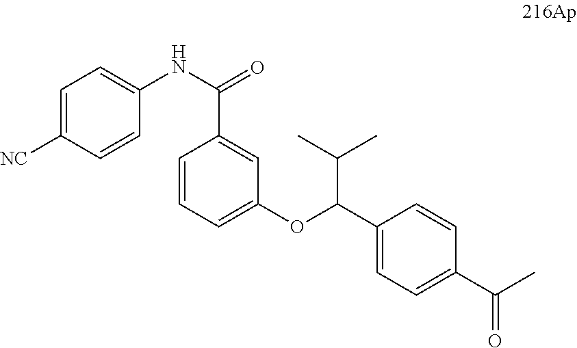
C1=C([NC])C=CC(NC(=O)C2=CC(OC(C3=CC=C(C(C)=O)C=C3)C(C)C)=CC=C2)=C1
